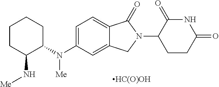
C1CC(N[Me])C(N(C2=CC=C3C(=C2)CN(C2CCC(=O)NC2=O)C3=O)[Me])CC1.[HC(O)OH]
